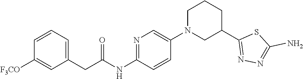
C1=CC=C(CC(NC2=NC=C(N3CC(C4=NN=C(N)S4)CCC3)C=C2)=O)C=C1[F3CO]
